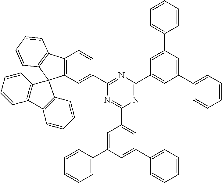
C1(C2=CC3=C(C=C2)C2=C(C=CC=C2)C32C3=C(C=CC=C3)C3=C2C=CC=C3)=NC(C2=CC(C3=CC=CC=C3)=CC(C3=CC=CC=C3)=C2)=NC(C2=CC(C3=CC=CC=C3)=CC(C3=CC=CC=C3)=C2)=N1
